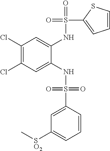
C1(Cl)=C(Cl)C=C(NS(=O)(=O)C2=CC([SO2]C)=CC=C2)C(NS(=O)(C2=CC=CS2)=O)=C1
